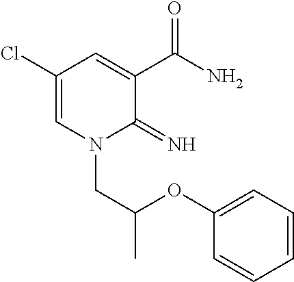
C1(Cl)=CN(CC(OC2=CC=CC=C2)C)C(=N)C(C(N)=O)=C1
